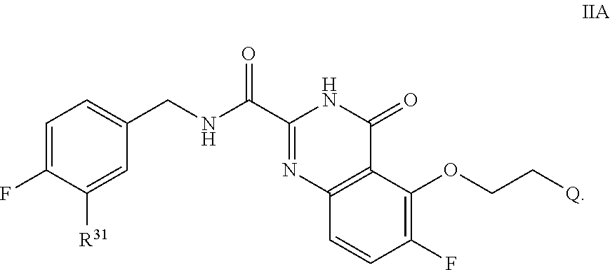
C1=C(F)C([R31])=CC(CNC(C2=NC3=C(C(=O)N2)C(OCC[Q])=C(F)C=C3)=O)=C1
